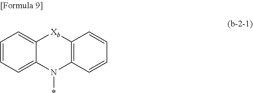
C1=CC=C2C(=C1)[Xb]C1=C(N2*)C=CC=C1
